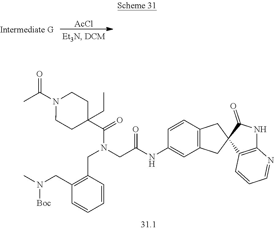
CC(N1CCC(C(=O)N(CC(NC2=CC3=C(C=C2)CC2(C3)C3=C(NC2=O)N=CC=C3)=O)CC2=C(CN(C)[Boc])C=CC=C2)(CC)CC1)=O.[AcCl]
